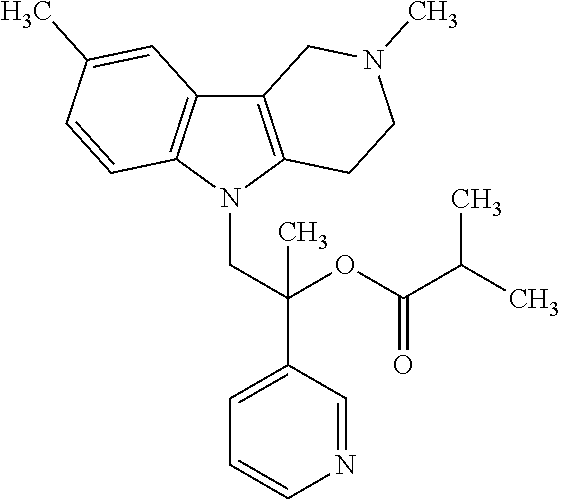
C12=C(N(CC(C3=CC=CN=C3)(OC(C(C)C)=O)C)C3=C1C=C(C)C=C3)CCN(C)C2
